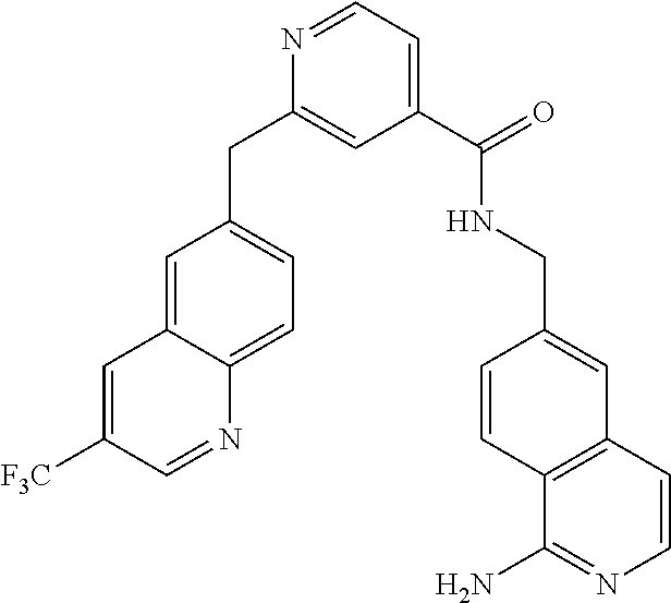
C1(CC2=CC(C(=O)NCC3=CC4=C(C(N)=NC=C4)C=C3)=CC=N2)=CC=C2N=CC([F3C])=CC2=C1
